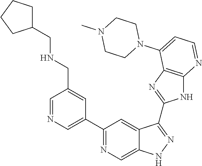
C1=NC=C(C2=NC=C3C(=C2)C(C2=NC4=C(N2)N=CC=C4N2CCN(C)CC2)=NN3)C=C1CNCC1CCCC1
